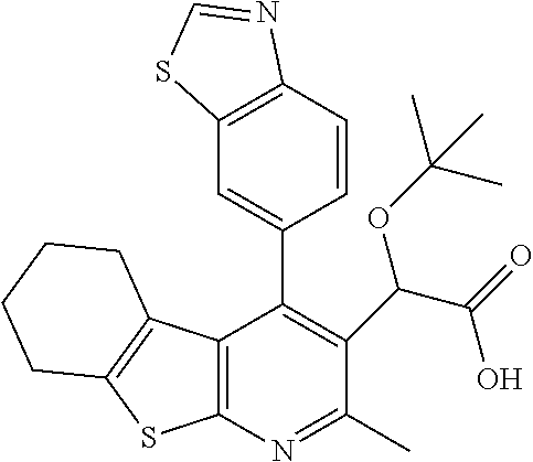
C12=C(N=C(C)C(C(C(=O)O)OC(C)(C)C)=C1C1=CC3=C(C=C1)N=CS3)SC1=C2CCCC1
